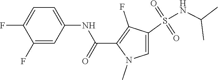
C1(F)=CC(NC(C2=C(F)C(S(NC(C)C)(=O)=O)=CN2C)=O)=CC=C1F
